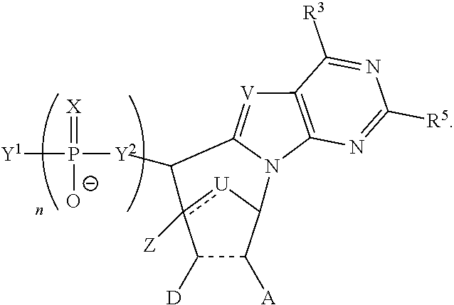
C1([D])C([A])C2[U]c1([Z])C([Y2]P([Y1])(=[X])[O-])C1=[V]C3=C(N21)N=C([R5])N=C3[R3]
